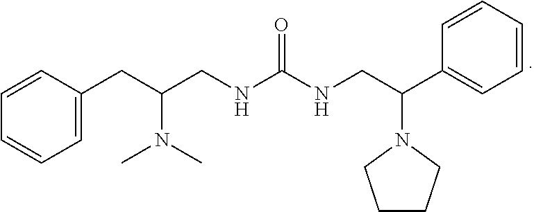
C1=CC(CC(CNC(NCC(C2=CC=CC=C2)N2CCCC2)=O)N(C)C)=CC=C1
